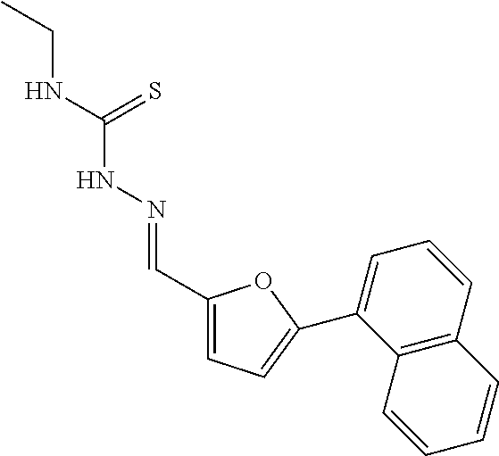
C1(C=NNC(NCC)=S)=CC=C(C2=CC=CC3=C2C=CC=C3)O1
